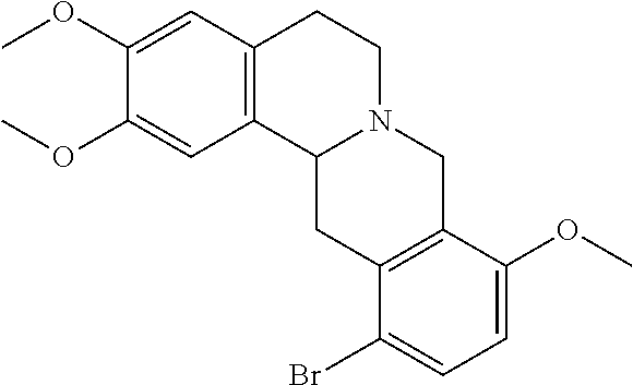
C12=C(C=C(OC)C(OC)=C1)CCN1C2CC2=C(C1)C(OC)=CC=C2Br
